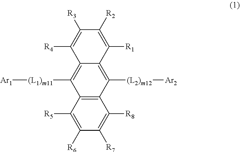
C1([R2])=C([R1])C2=C([(L2)m12][Ar2])C3=C(C([(L1)m11][Ar1])=C2C([R4])=C1[R3])C([R5])=C([R6])C([R7])=C3[R8]
